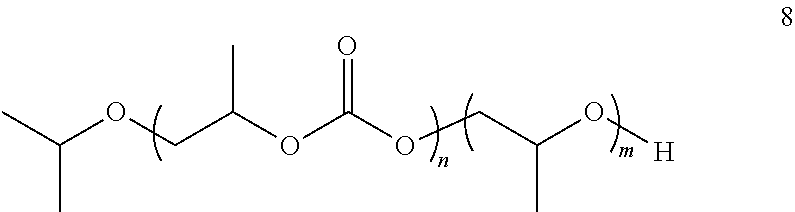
CC(OCC(OC(OCC(O[H])C)=O)C)C
